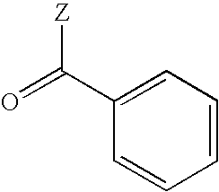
O=C(C1=CC=CC=C1)[Z]
